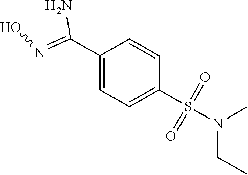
C1(C(N)=NO)=CC=C(S(N(CC)C)(=O)=O)C=C1
